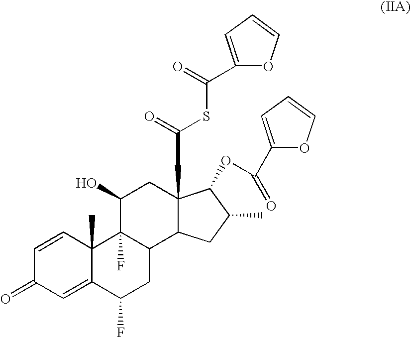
C1=CC2(C)C(=CC1=O)C(F)CC1C2(F)C(O)CC2(CC(=O)SC(=O)C3=CC=CO3)C1CC(C)C2OC(C1=CC=CO1)=O
